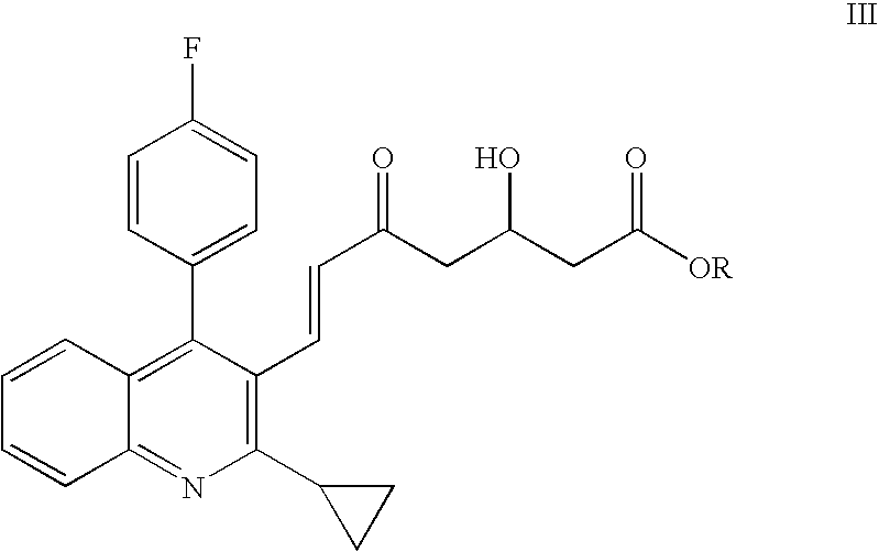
C1(C2CC2)=C(C=CC(CC(CC([OR])=O)O)=O)C(C2=CC=C(F)C=C2)=C2C(=N1)C=CC=C2
